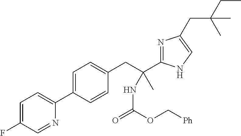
C1=C(F)C=NC(C2=CC=C(CC(C3=NC(CC(CC)(C)C)=CN3)(NC(=O)OC[Ph])C)C=C2)=C1
